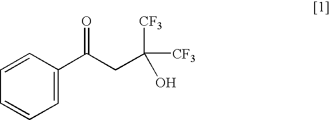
C1=CC(C(CC([CF3])([CF3])O)=O)=CC=C1
